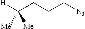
[H]C(CCC[N3])([Me])[Me]
